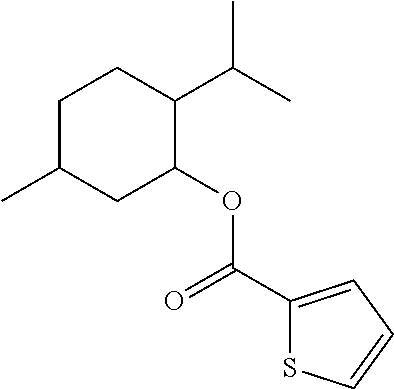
C1C(C)CC(OC(C2=CC=CS2)=O)C(C(C)C)C1
